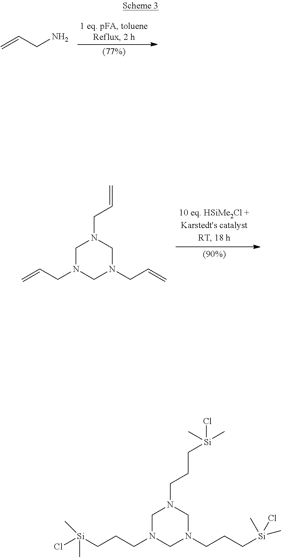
C=CCN.C1N(CC=C)CN(CC=C)CN1CC=C.C1N(CCC[Si](Cl)(C)C)CN(CCC[Si](C)(Cl)C)CN1CCC[Si](Cl)(C)C
